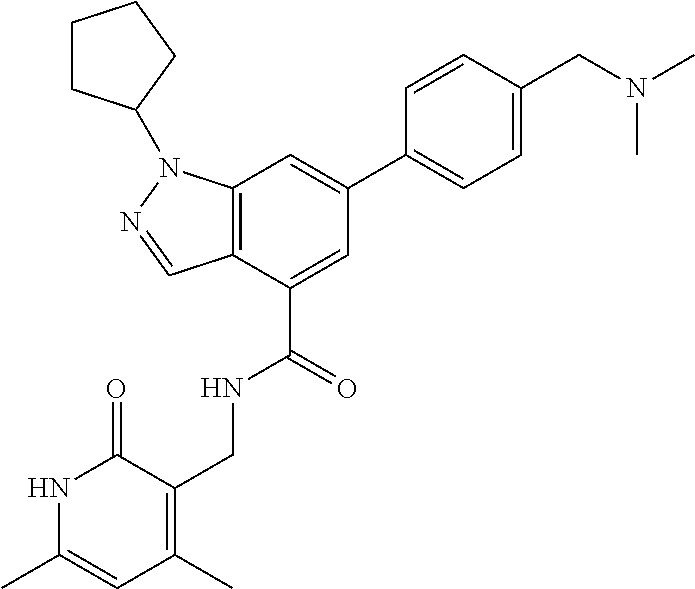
C12=C(C(C(=O)NCC3=C(C)C=C(C)NC3=O)=CC(C3=CC=C(CN(C)C)C=C3)=C1)C=NN2C1CCCC1
